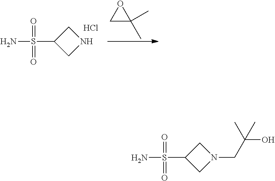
O=S(=O)(N)C1CN(CC(O)(C)C)C1.O=S(=O)(N)C1CNC1.Cl.C1(C)(C)CO1
